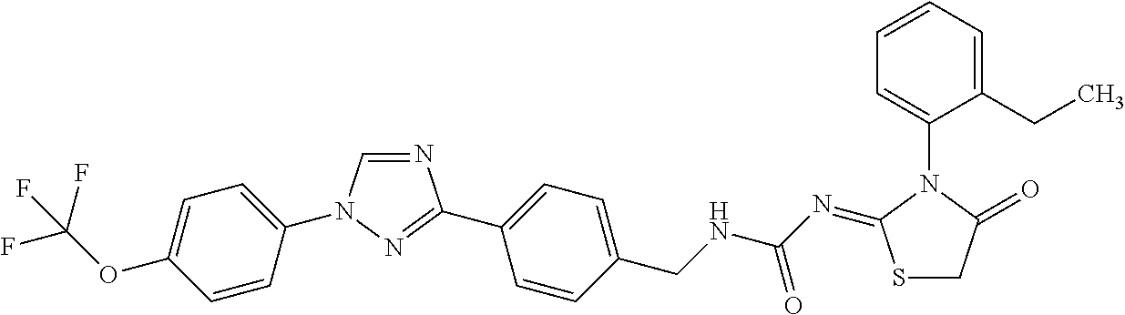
C1=NC(C2=CC=C(CNC(N=C3SCC(=O)N3C3=CC=CC=C3CC)=O)C=C2)=NN1C1=CC=C(OC(F)(F)F)C=C1
